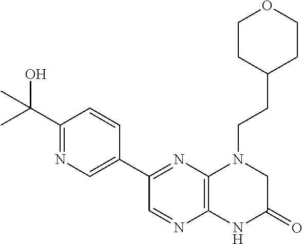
C1(C(C)(O)C)=NC=C(C2=NC3=C(N=C2)NC(=O)CN3CCC2CCOCC2)C=C1
